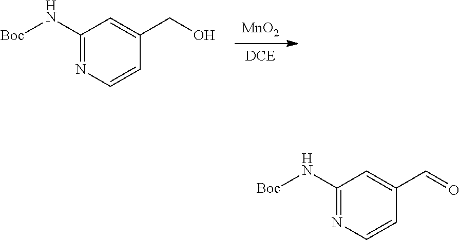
[DCE].[MnO2].C1(N[Boc])=NC=CC(CO)=C1.C1(N[Boc])=NC=CC(C=O)=C1
